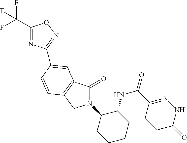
C1(C(F)(F)F)=NC(C2=CC3=C(CN(C4CCCCC4NC(=O)C4=NNC(=O)CC4)C3=O)C=C2)=NO1
